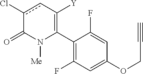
C1(C2=C([Y])cc(Cl)C(=O)N2[Me])=C(F)C=C(OCC#C)C=C1F
